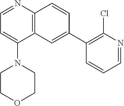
C12=C(C=C(C3=C(Cl)N=CC=C3)C=C1)C(N1CCOCC1)=CC=N2
